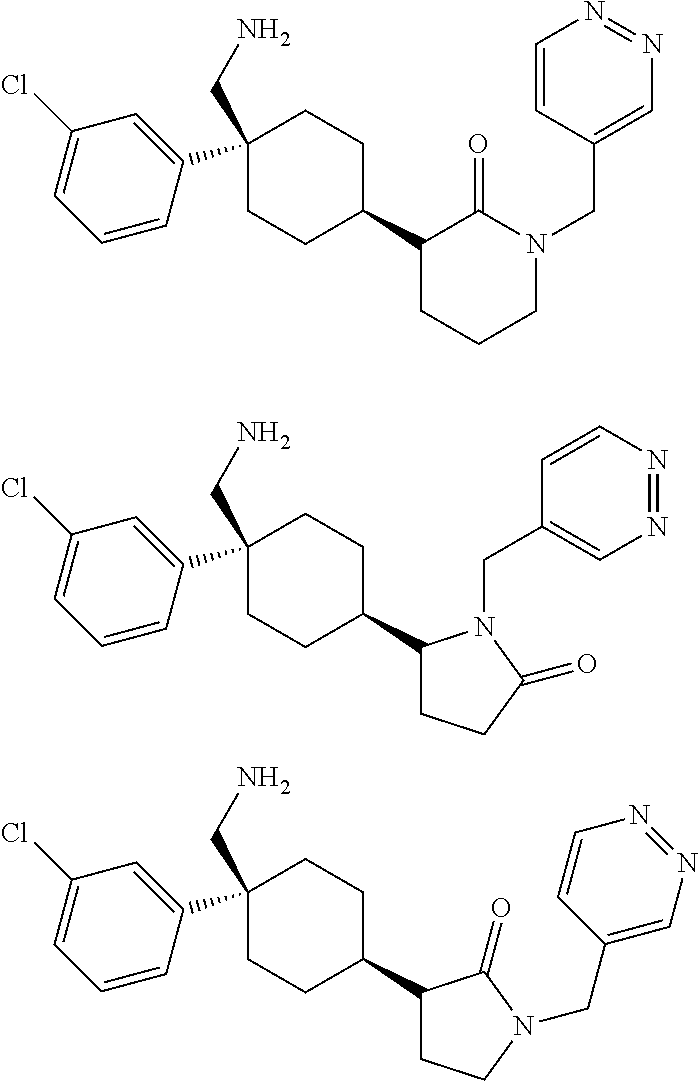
C1=CC(C2(CN)CCC(C3CCCN(CC4=CN=NC=C4)C3=O)CC2)=CC(Cl)=C1.C1=CC(C2(CN)CCC(C3CCC(=O)N3CC3=CN=NC=C3)CC2)=CC(Cl)=C1.C1=CC(C2(CN)CCC(C3CCN(CC4=CN=NC=C4)C3=O)CC2)=CC(Cl)=C1
